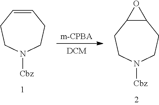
[DCM].[m-CPBA].C1=CCCN([Cbz])CC1.C12C(CCN([Cbz])CC1)O2
